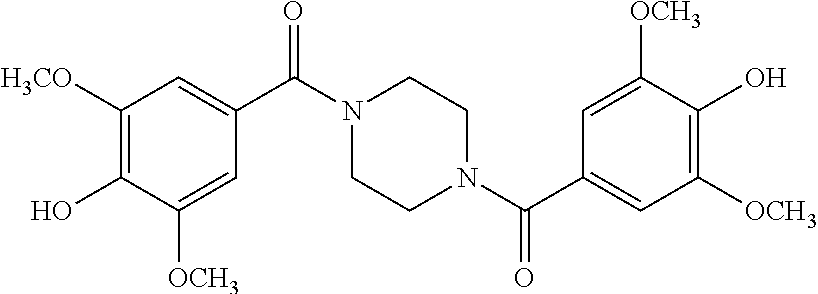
C1([H3CO])=C(O)C([OCH3])=CC(C(N2CCN(C(C3=CC([OCH3])=C(O)C([OCH3])=C3)=O)CC2)=O)=C1
